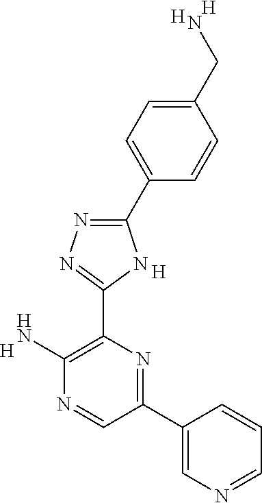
[H].N1=CC(C2=CN=CC=C2)=NC(C2=NN=C(C3=CC=C(CN)C=C3)N2)=C1N.[H].[H].[H]
